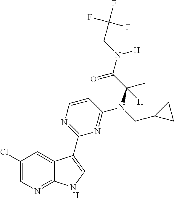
C1(Cl)=CN=C2C(=C1)C(C1=NC=CC(N(C(C(=O)N(CC(F)(F)F)[H])(C)[H])CC3CC3)=N1)=CN2.[H]
